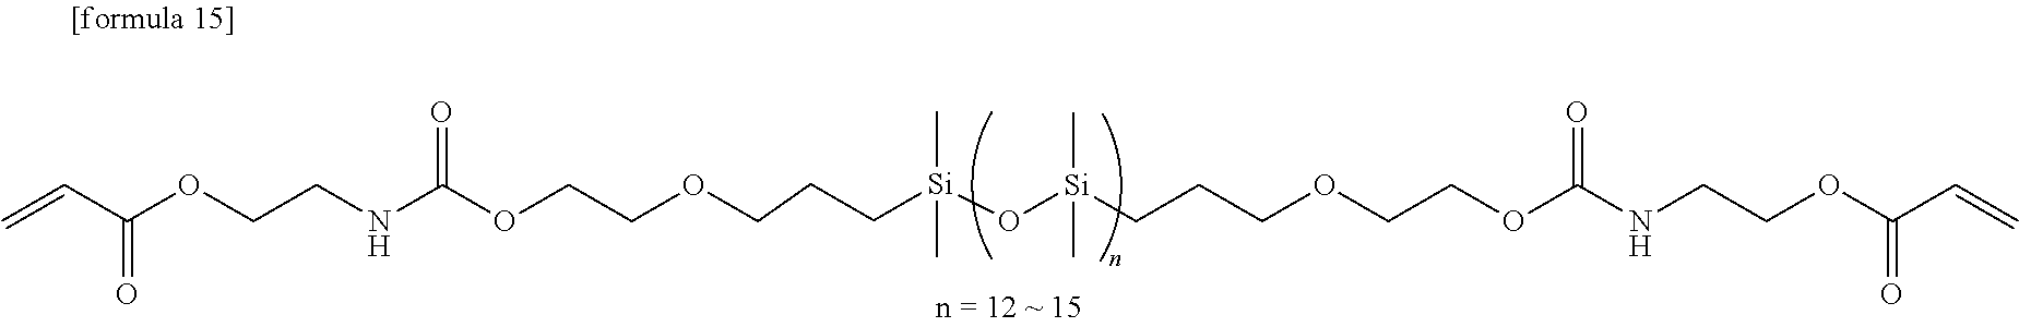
C(=O)(C=C)OCCNC(OCCOCCC[Si](O[Si](CCCOCCOC(NCCOC(C=C)=O)=O)(C)C)(C)C)=O
